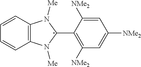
C1=CC2=C(C=C1)N([Me])C(C1=C([NMe2])C=C([NMe2])C=C1[NMe2])N2[Me]
